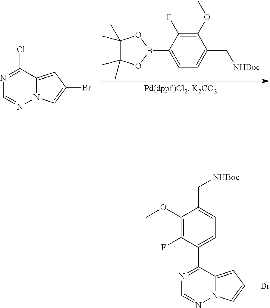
N1=C(Cl)C2=CC(Br)=CN2N=C1.C1(C)(C)C(C)(C)OB(C2=CC=C(C[NHBoc])C(OC)=C2F)O1.N1=C(C2=CC=C(C[NHBoc])C(OC)=C2F)C2=CC(Br)=CN2N=C1
